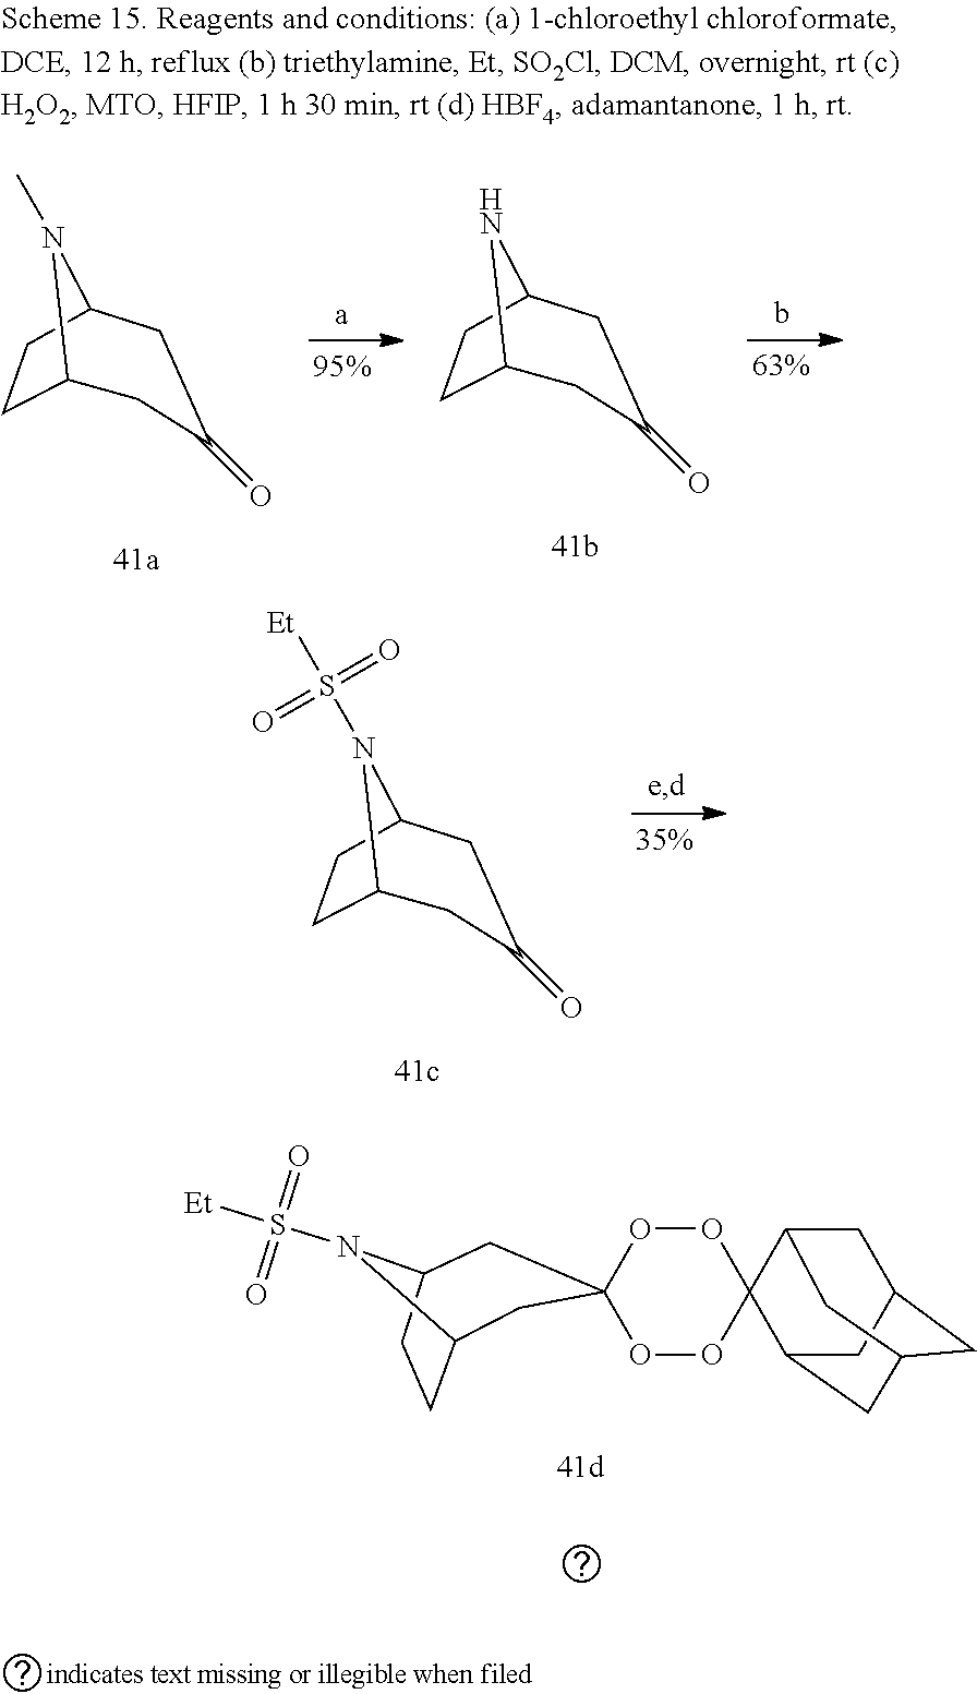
C12CCC(N1C)CC(=O)C2.C12CCC(N1)CC(=O)C2.C12CCC(N1S([Et])(=O)=O)CC(=O)C2.C1C2CC3CC(C4(C1C3)OOC1(OO4)CC3CCC(N3S([Et])(=O)=O)C1)C2
